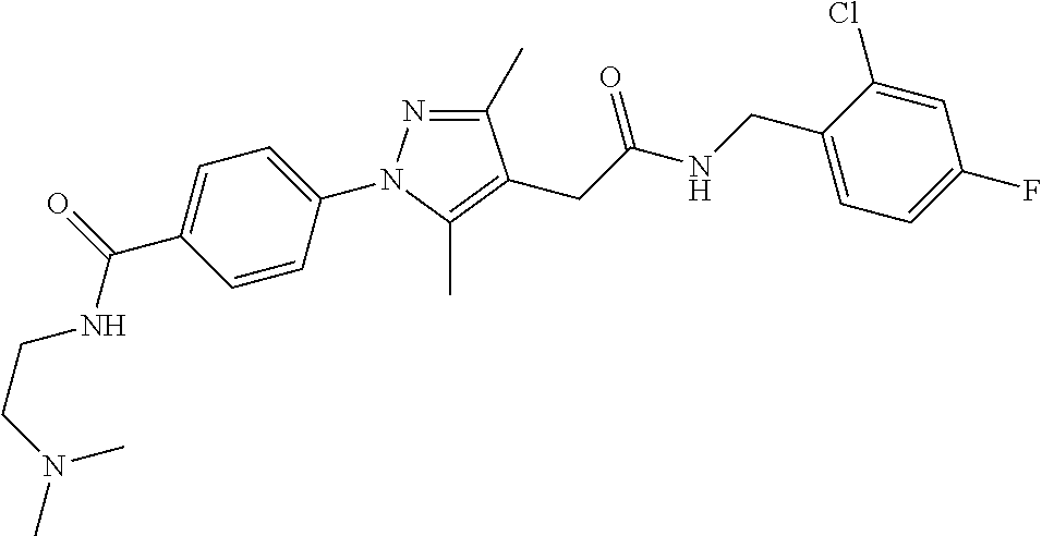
C1(C)=NN(C2=CC=C(C(=O)NCCN(C)C)C=C2)C(C)=C1CC(NCC1=CC=C(F)C=C1Cl)=O
